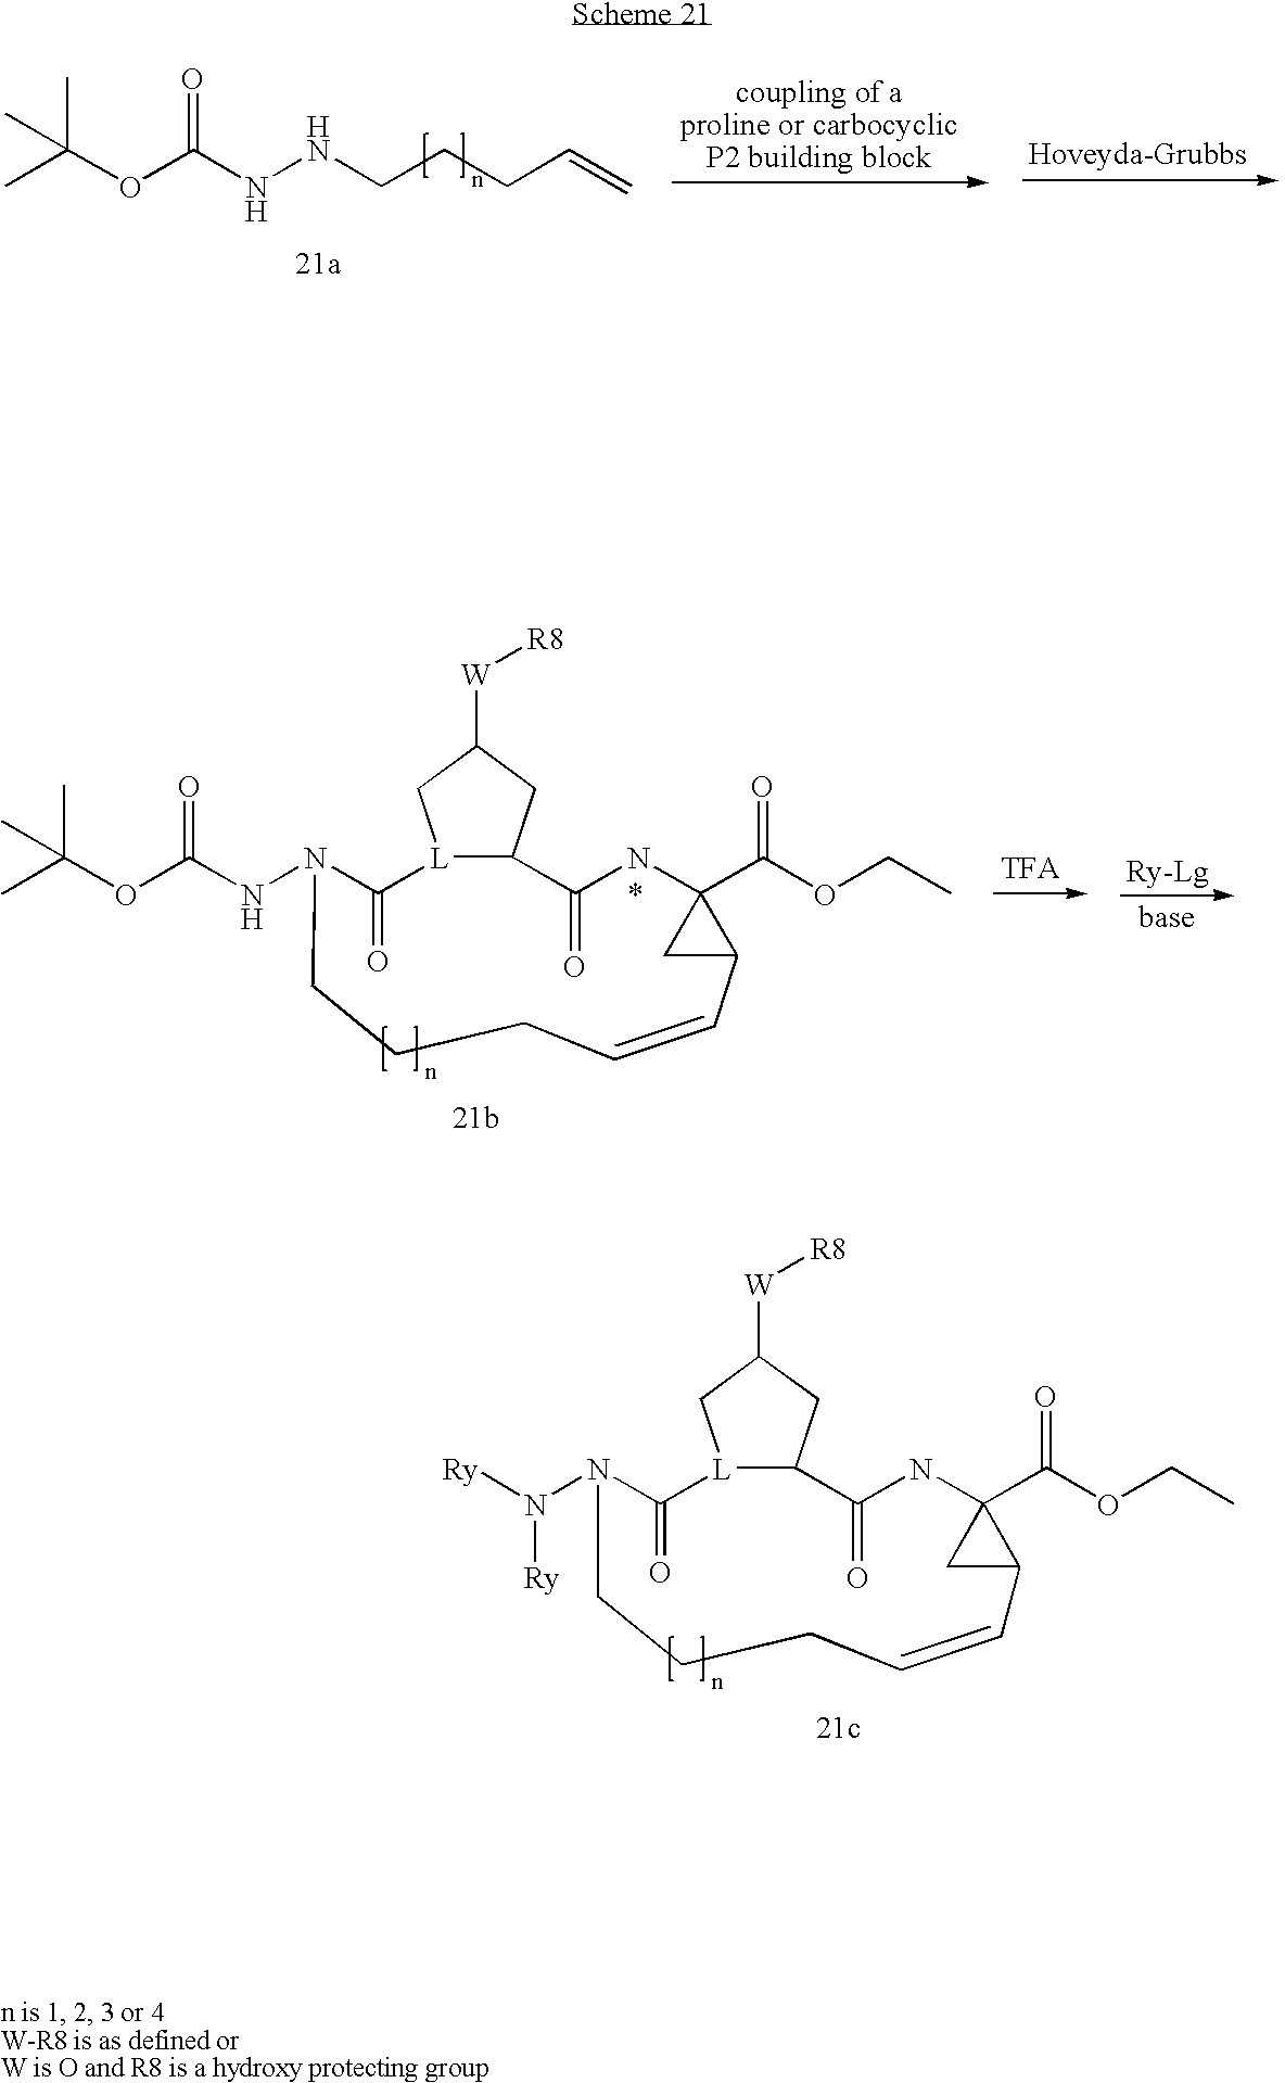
C(NNCCCC=C)(OC(C)(C)C)=O.CCOC(C12NC(=O)C3[L](CC([W][R8])C3)C(=O)N(N([Ry])[Ry])CCCC=CC1C2)=O.CCOC(C12NC(=O)C3[L](CC([W][R8])C3)C(=O)N(NC(OC(C)(C)C)=O)CCCC=CC1C2)=O
